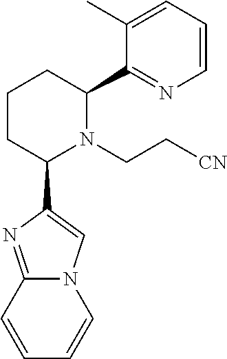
C1CC(C2=CN3C(=N2)C=CC=C3)N(CC[CN])C(C2=NC=CC=C2C)C1
